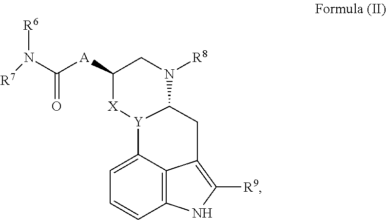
C1=C2C3=C(C=C1)NC([R9])=C3CC1[Y]2[X]C([A]C(N([R7])[R6])=O)CN1[R8]
